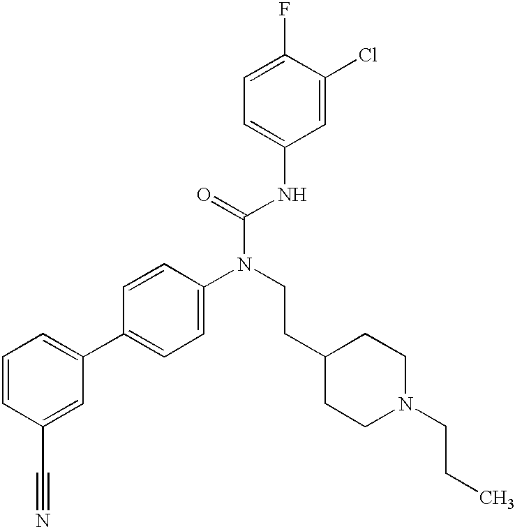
C1=CC(C#N)=CC(C2=CC=C(N(CCC3CCN(CCC)CC3)C(=O)NC3=CC=C(F)C(Cl)=C3)C=C2)=C1
